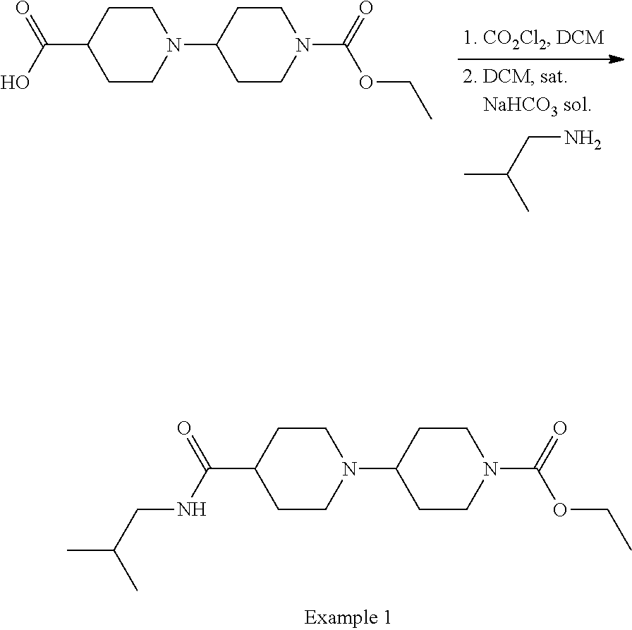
C1CC(N2CCC(C(=O)NCC(C)C)CC2)CCN1C(OCC)=O.NCC(C)C.C1CC(N2CCC(C(=O)O)CC2)CCN1C(OCC)=O
